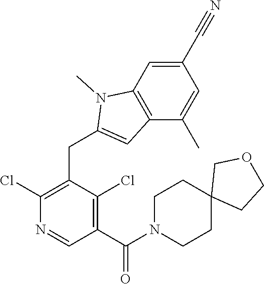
C1(Cl)=C(CC2=CC3=C(N2C)C=C(C#N)C=C3C)C(Cl)=C(C(N2CCC3(CC2)CCOC3)=O)C=N1
